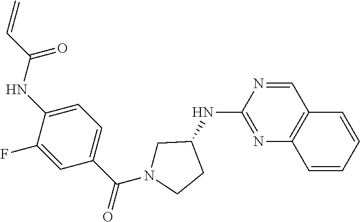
C1(NC2CN(C(C3=CC=C(NC(=O)C=C)C(F)=C3)=O)CC2)=NC2=C(C=N1)C=CC=C2
